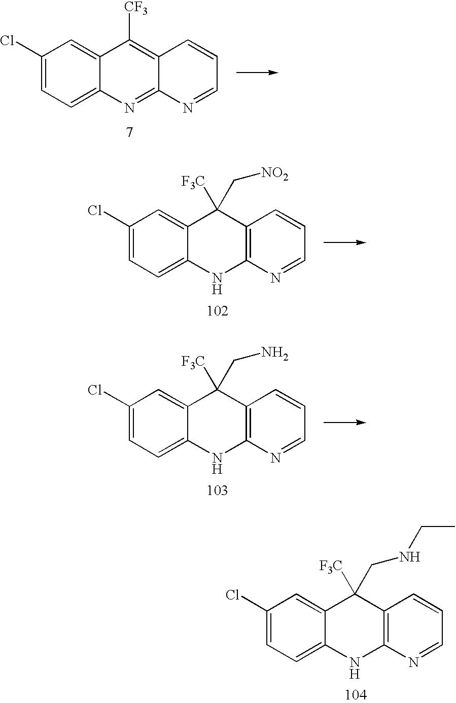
C1(Cl)=CC=C2C(=C1)C([CF3])=C1C(=N2)N=CC=C1.C1(Cl)=CC=C2C(=C1)C([F3C])(C[NO2])C1=C(N2)N=CC=C1.C1(Cl)=CC=C2C(=C1)C([F3C])(CN)C1=C(N2)N=CC=C1.C1(Cl)=CC=C2C(=C1)C([F3C])(CNCC)C1=C(N2)N=CC=C1
